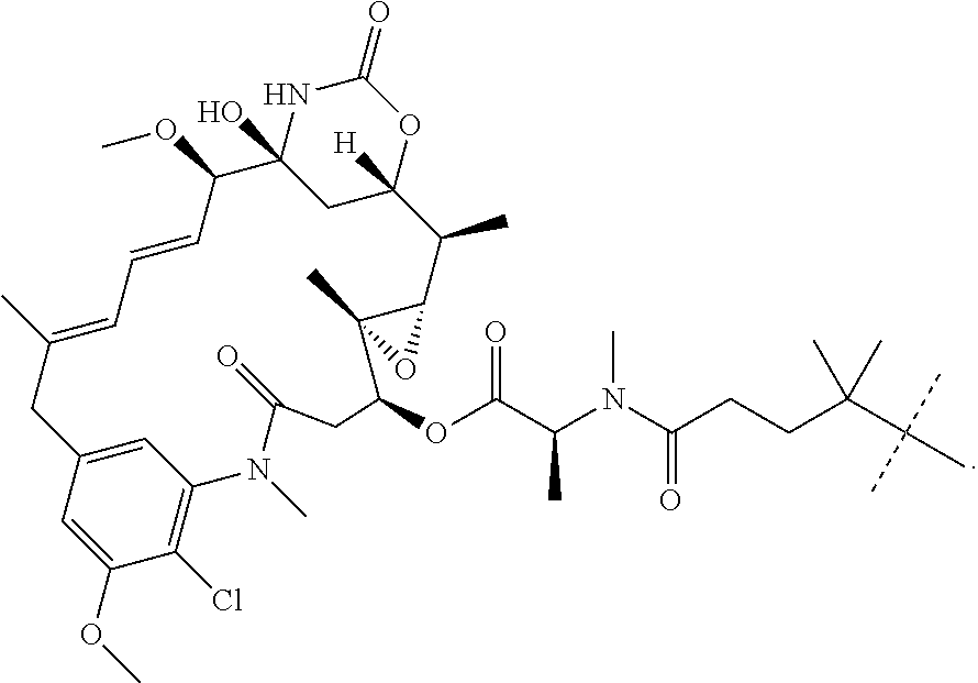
C1(Cl)=C2C=C(C=C1OC)CC(C)=CC=CC(OC)C1(O)NC(=O)OC([H])(C1)C(C)C1C(C)(O1)C(OC(C(N(C(CCC(C)(C)C(C)(C)C)=O)C)C)=O)CC(=O)N2C
